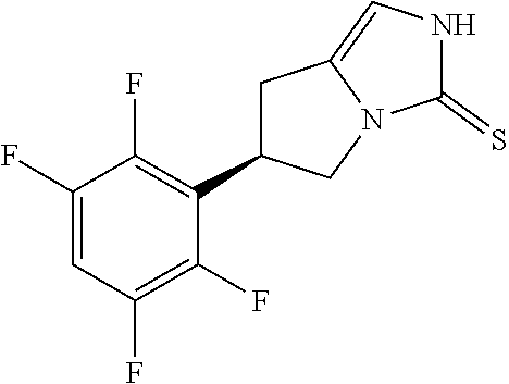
C1(F)=CC(F)=C(F)C(C2CC3=CNC(=S)N3C2)=C1F
